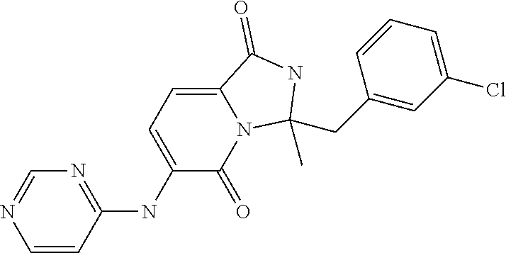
N1=C(NC2=CC=C3N(C2=O)C(C)(CC2=CC(Cl)=CC=C2)NC3=O)C=CN=C1
